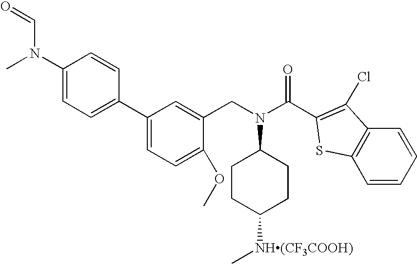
C1(N(C)C=O)=CC=C(C2=CC=C(OC)C(CN(C3CCC([NH(CF3COOH)]C)CC3)C(C3=C(Cl)C4=C(S3)C=CC=C4)=O)=C2)C=C1
